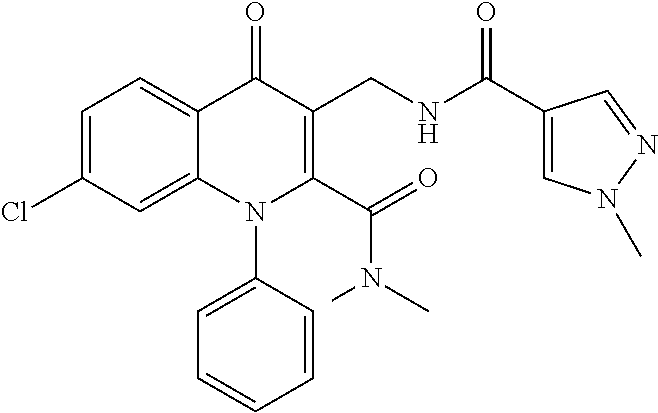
C1=C(Cl)C=C2C(=C1)C(=O)C(CNC(C1=CN(C)N=C1)=O)=C(C(=O)N(C)C)N2C1=CC=CC=C1
